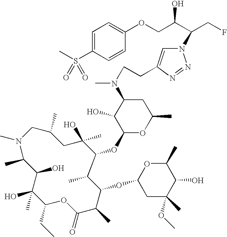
N1(C)CC(C)CC(O)(C)C(OC2OC(C)CC(N(C)CCC3=CN(C(CF)C(COC4=CC=C(S(C)(=O)=O)C=C4)O)N=N3)C2O)C(C)C(OC2CC(C)(OC)C(O)C(C)O2)C(C)C(=O)OC(CC)C(O)(C)C(O)C1C
